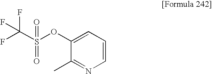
C1(OS(C(F)(F)F)(=O)=O)=CC=CN=C1C
